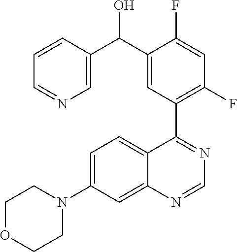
C1=C(N2CCOCC2)C=C2C(=C1)C(C1=C(F)C=C(F)C(C(C3=CN=CC=C3)O)=C1)=NC=N2
